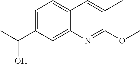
C1=C(C(C)O)C=C2C(=C1)C=C(C)C(OC)=N2
